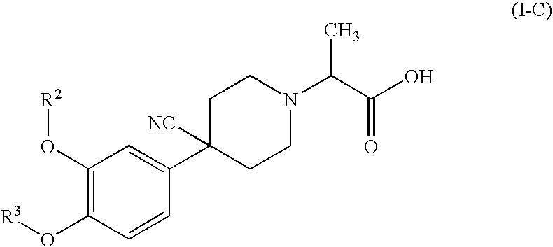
C1(O[R2])=C(O[R3])C=CC(C2([NC])CCN(C(C(O)=O)C)CC2)=C1
